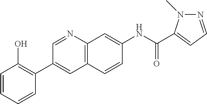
C1=CC=CC(C2=CC3=C(N=C2)C=C(NC(=O)C2=CC=NN2C)C=C3)=C1O
